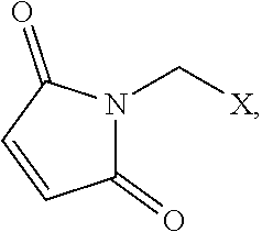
C1(=O)N(C[X])C(=O)C=C1
